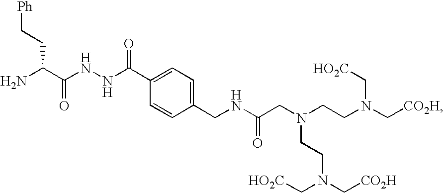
C1(CNC(CN(CCN(C[CO2H])C[HO2C])CCN(C[HO2C])C[CO2H])=O)=CC=C(C(NNC(C(N)CC[Ph])=O)=O)C=C1
